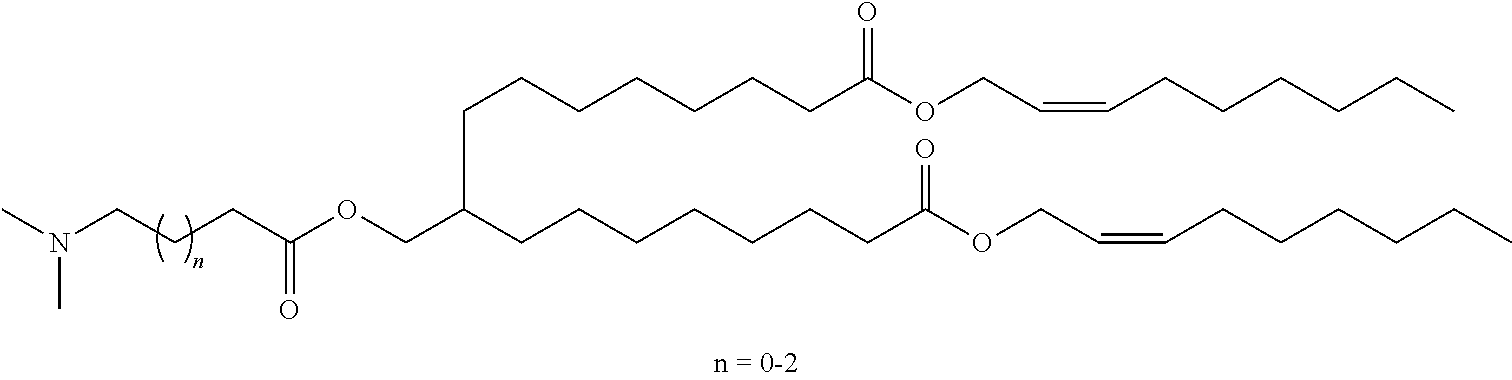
C(CCC(OCC(CCCCCCCC(OCC=CCCCCCC)=O)CCCCCCCC(OCC=CCCCCCC)=O)=O)N(C)C
